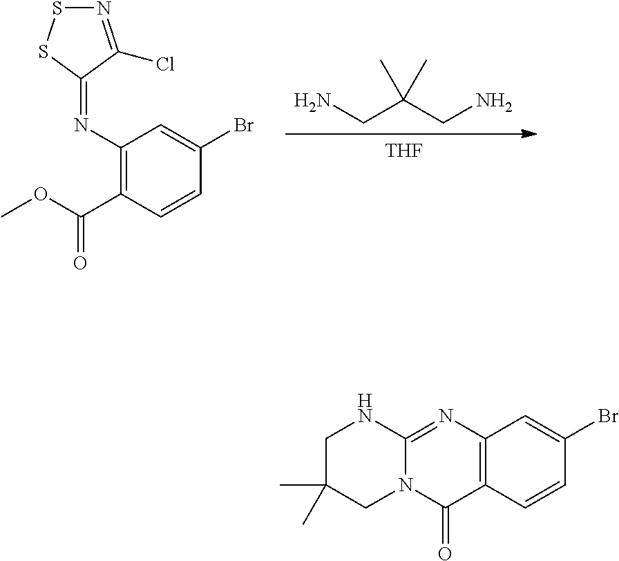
[THF].NCC(CN)(C)C.C1(C(=O)OC)=C(N=C2C(Cl)=NSS2)C=C(Br)C=C1.C12=C(N=C3N(C1=O)CC(C)(C)CN3)C=C(Br)C=C2
